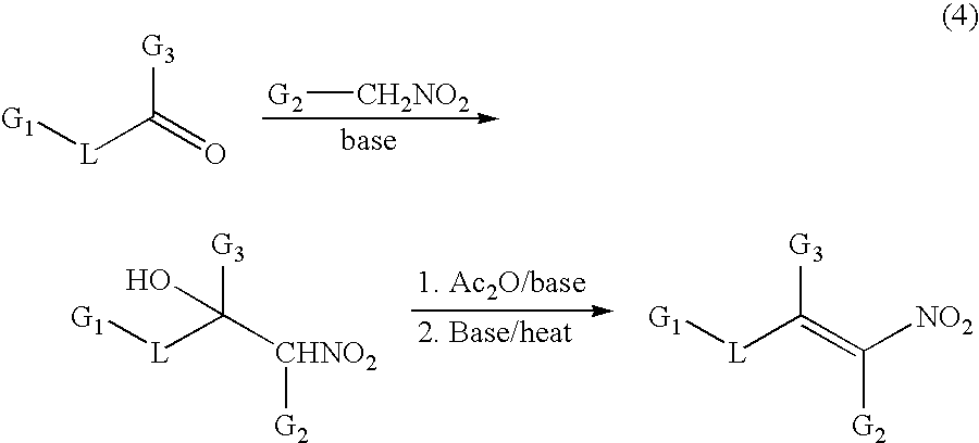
[G1][L]C(=O)[G3].[G2][CH2NO2].[G1][L]C([CHNO2][G2])([G3])O.[G1][L]C(=C([G2])[NO2])[G3]
